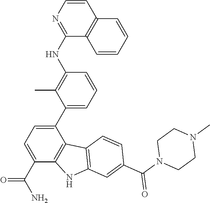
C1=CC=C(C2=CC=C(C(N)=O)C3=C2C2=C(N3)C=C(C(N3CCN(C)CC3)=O)C=C2)C(C)=C1NC1=NC=CC2=C1C=CC=C2
